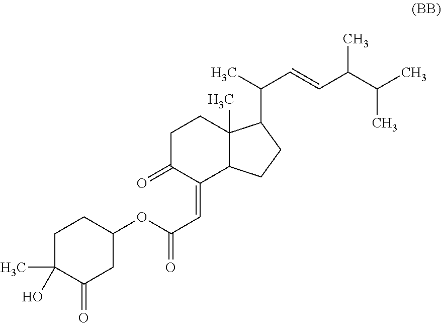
O=C1C(=CC(OC2CCC(O)(C)C(=O)C2)=O)C2C(C)(CC1)C(C(C)C=CC(C(C)C)C)CC2
